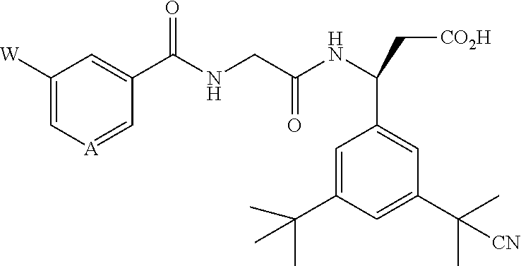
C1([W])=C[A]=CC(C(NCC(NC(C[CO2H])C2=CC(C(C)(C)[CN])=CC(C(C)(C)C)=C2)=O)=O)=C1
